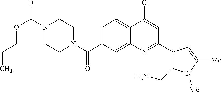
N1(C(OCCC)=O)CCN(C(=O)C2=CC=C3C(=C2)N=C(C2=C(CN)N([Me])C([Me])=C2)C=C3Cl)CC1
